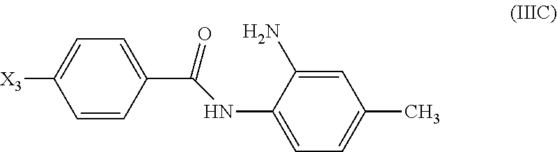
O=C(NC1=CC=C(C)C=C1N)C1=CC=C([X3])C=C1
